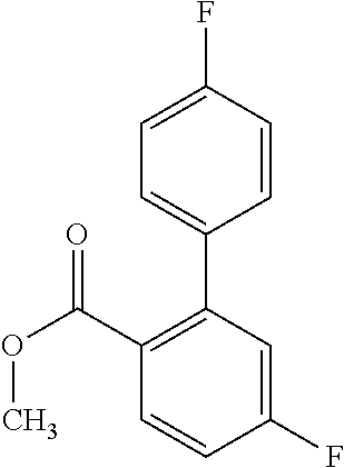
O(C(C1=C(C2=CC=C(F)C=C2)C=C(F)C=C1)=O)C
